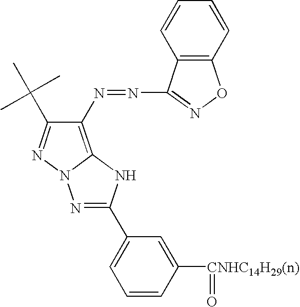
C12=C(N=NC3=NOC4=C3C=CC=C4)C(C(C)(C)C)=NN1N=C(C1=CC=CC([CNHC14H29(n)]=O)=C1)N2
